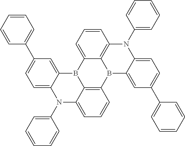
C1=C2B3C4=CC=CC5=C4B(C4=C3C(=CC=C4)N(C3=CC=CC=C3)C2=CC=C1C1=CC=CC=C1)C1=CC(C2=CC=CC=C2)=CC=C1N5C1=CC=CC=C1
